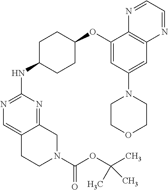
C1(OC2CCC(NC3=NC=C4C(=N3)CN(C(OC(C)(C)C)=O)CC4)CC2)=CC(N2CCOCC2)=CC2=C1N=CC=N2
